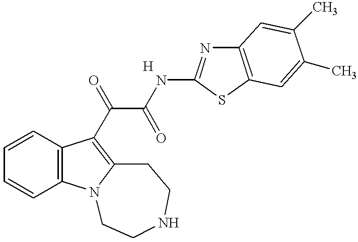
C1=CC2=C(C=C1)C(C(C(NC1=NC3=C(S1)C=C(C)C(C)=C3)=O)=O)=C1N2CCNCC1
